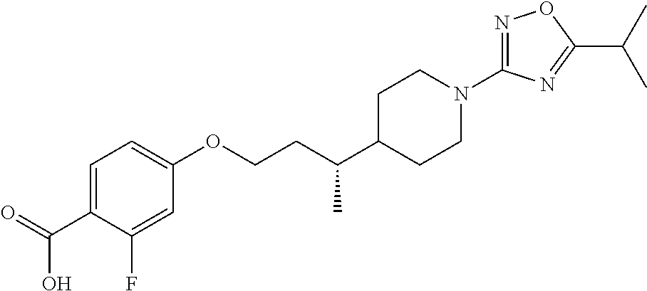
C1=C(C(=O)O)C(F)=CC(OCCC(C2CCN(C3=NOC(C(C)C)=N3)CC2)C)=C1
